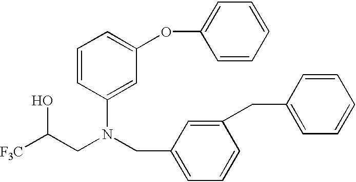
[F3C]C(CN(CC1=CC=CC(CC2=CC=CC=C2)=C1)C1=CC(OC2=CC=CC=C2)=CC=C1)O
